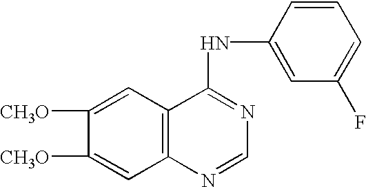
C1([CH3O])=CC2=C(C=C1[CH3O])C(NC1=CC(F)=CC=C1)=NC=N2
